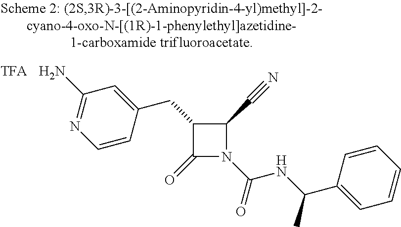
C1(C#N)C(CC2=CC(N)=NC=C2)C(=O)N1C(NC(C1=CC=CC=C1)C)=O
